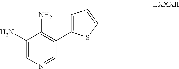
C1(N)=CN=CC(C2=CC=CS2)=C1N
